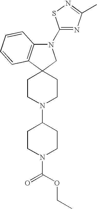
N1(C2=NC(C)=NS2)C2=C(C3(C1)CCN(C1CCN(C(OCC)=O)CC1)CC3)C=CC=C2
